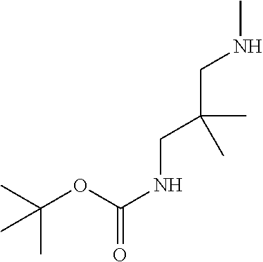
CC(C)(OC(NCC(CNC)(C)C)=O)C
